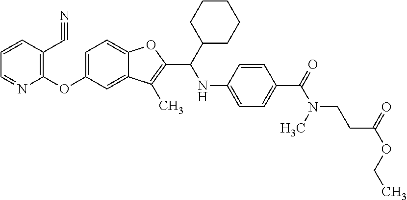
C1=C(OC2=C(C#N)C=CC=N2)C=C2C(=C1)OC(C(NC1=CC=C(C(=O)N(CCC(=O)OCC)C)C=C1)C1CCCCC1)=C2C
